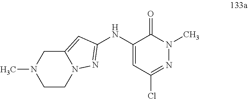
C1CN2C(=CC(NC3=CC(Cl)=NN(C)C3=O)=N2)CN1C
